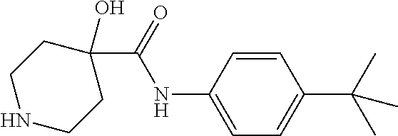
C1=CC(NC(C2(O)CCNCC2)=O)=CC=C1C(C)(C)C
